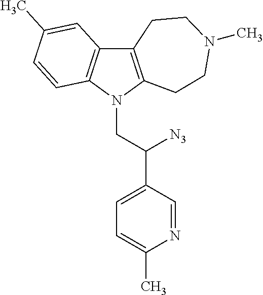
C12=C(N(CC(C3=CC=C(C)N=C3)[N3])C3=C1C=C(C)C=C3)CCN(C)CC2
